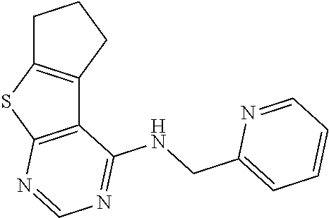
C12=C(SC3=C1CCC3)N=CN=C2NCC1=CC=CC=N1
